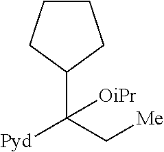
C1(C(C[Me])([Pyd])[OiPr])CCCC1
